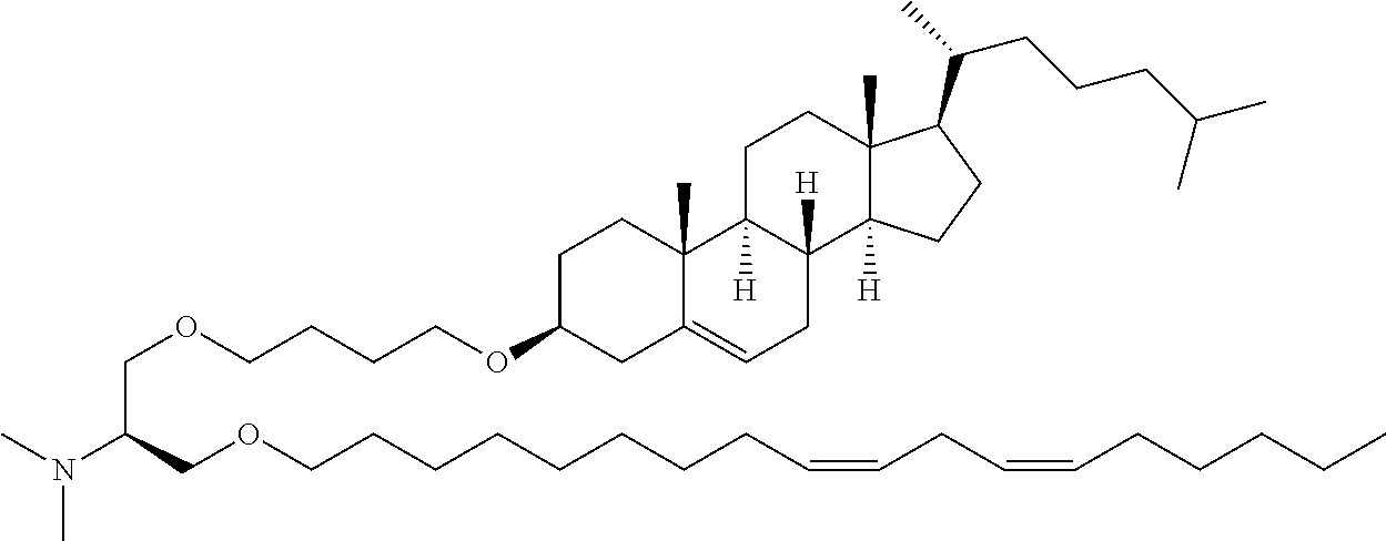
C(CCCOC1CC2=CCC3([H])C([H])(C2(C)CC1)CCC1(C)C3([H])CCC1C(C)CCCC(C)C)OCC(COCCCCCCCCC=CCC=CCCCCC)N(C)C
